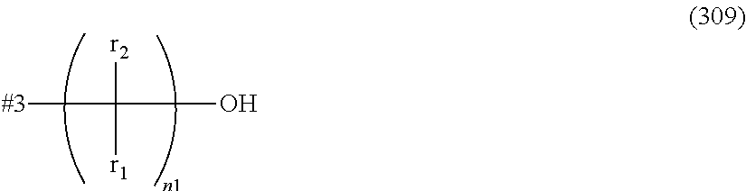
[#3]C([r2])([r1])O
